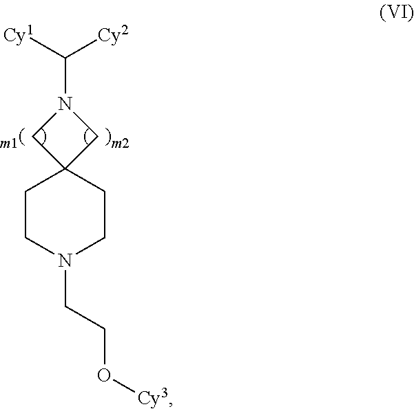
C1CN(CCO[Cy3])CCC12CN(C([Cy1])[Cy2])C2
